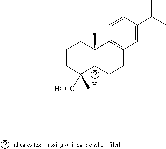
C1CC(C)([HOOC])C2C(C)(C1)C1=C(CC2)C=C(C(C)C)C=C1.[H]
